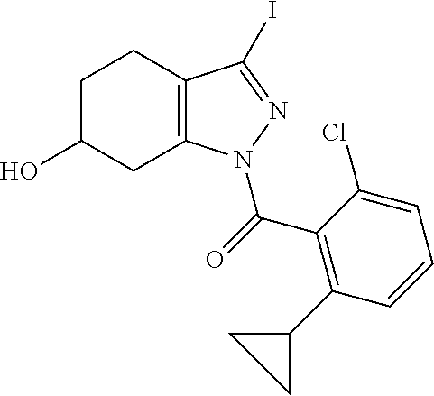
C12=C(C(I)=NN1C(=O)C1=C(C3CC3)C=CC=C1Cl)CCC(O)C2
